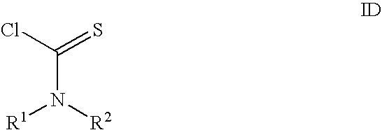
C(N([R1])[R2])(=S)Cl
